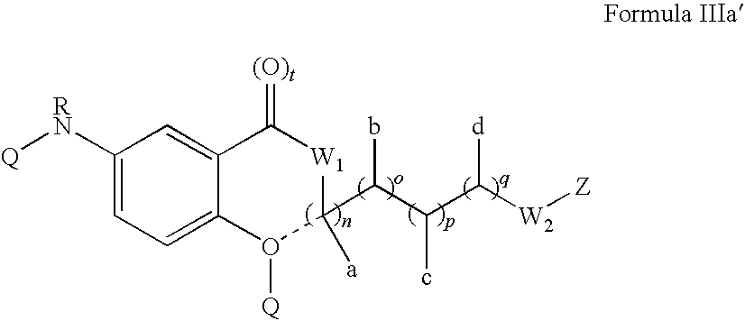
C1([RN][Q])=CC=C2C(=C1)C(=[(O)t])[W1]C([a])(C(C(C([W2][Z])[d])c)b)O2[Q]
